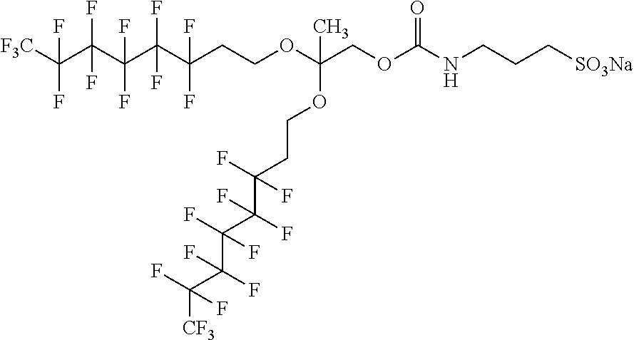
C(C(C(C(CCOC(COC(NCCC[SO3Na])=O)(OCCC(C(C(C(C([CF3])(F)F)(F)F)(F)F)(F)F)(F)F)C)(F)F)(F)F)(F)F)(C([F3C])(F)F)(F)F
